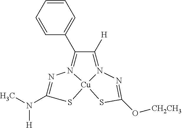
N1=C(N(C)[H])S[Cu]23N1=C(C1=CC=CC=C1)C([H])=N2N=C(O[CH2CH3])S3
